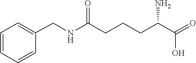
C1=CC=CC(CNC(CCCC(C(O)=O)N)=O)=C1
